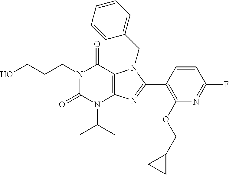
OCCCN1C(=O)N(C(C)C)C2=C(C1=O)N(CC1=CC=CC=C1)C(C1=C(OCC3CC3)N=C(F)C=C1)=N2
